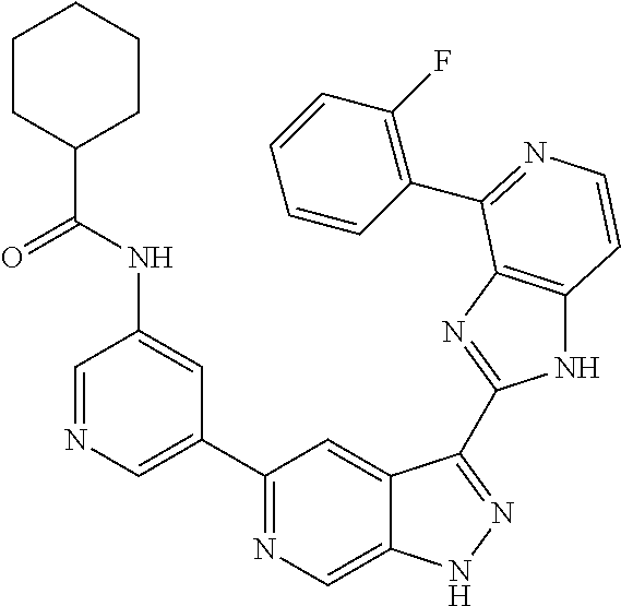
C1=NC=C(C2=NC=C3C(=C2)C(C2=NC4=C(N2)C=CN=C4C2=C(F)C=CC=C2)=NN3)C=C1NC(C1CCCCC1)=O
